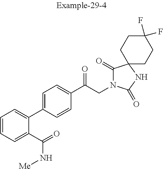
C1(C(CN2C(=O)C3(NC2=O)CCC(F)(F)CC3)=O)=CC=C(C2=CC=CC=C2C(=O)N[Me])C=C1
